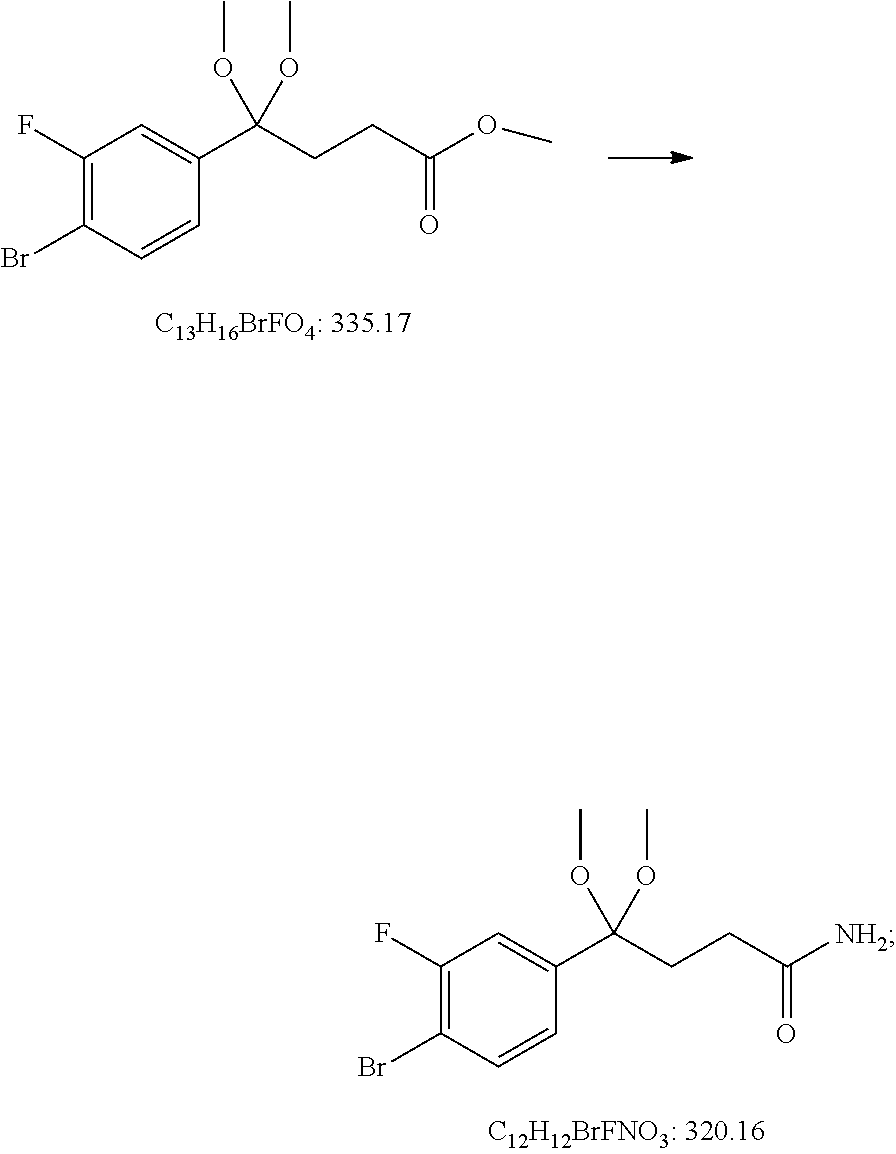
C1(F)=C(Br)C=CC(C(CCC(OC)=O)(OC)OC)=C1.C1(F)=C(Br)C=CC(C(CCC([NH2])=O)(OC)OC)=C1
